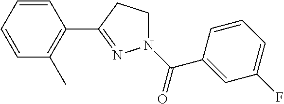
N1(C(=O)C2=CC(F)=CC=C2)CCC(C2=C(C)C=CC=C2)=N1
